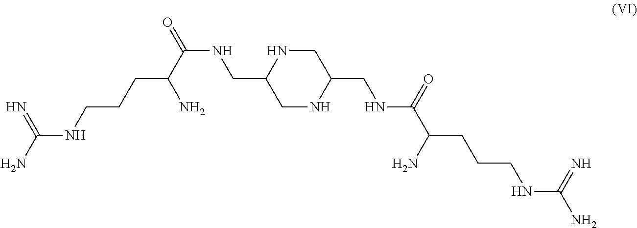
NC(NCCCC(C(NCC1CNC(CNC(C(CCCNC(N)=N)N)=O)CN1)=O)N)=N
